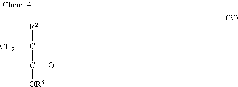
[R2]C(C)C(=O)[OR3]
